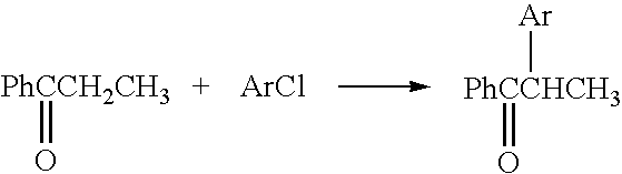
[PhCCH2CH3]=O.[ArCl].[PhCCHCH3](=O)[Ar]
